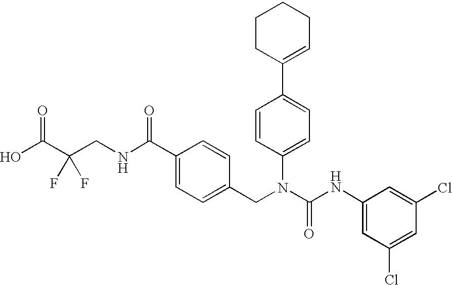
OC(C(CNC(C1=CC=C(CN(C2=CC=C(C3=CCCCC3)C=C2)C(NC2=CC(Cl)=CC(Cl)=C2)=O)C=C1)=O)(F)F)=O
